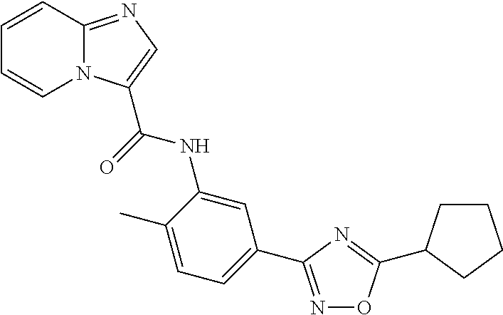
C1=CC2=NC=C(C(=O)NC3=CC(C4=NOC(C5CCCC5)=N4)=CC=C3C)N2C=C1
